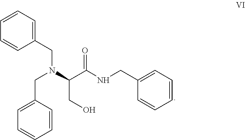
C1(CN(C(C(NCC2=CC=CC=C2)=O)CO)CC2=CC=CC=C2)=CC=CC=C1
